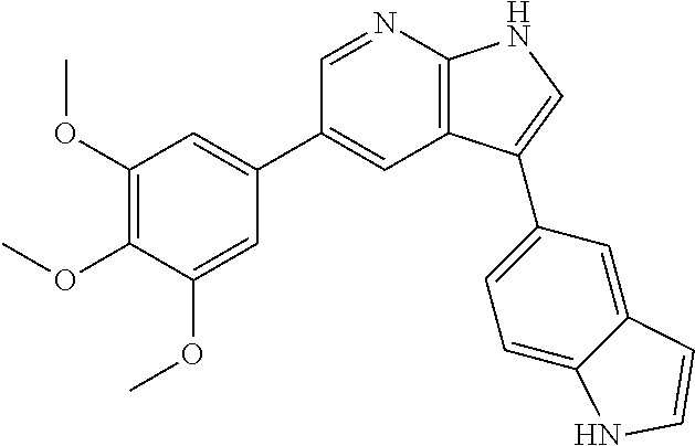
C1(C2=CC(OC)=C(OC)C(OC)=C2)=CC2=C(N=C1)NC=C2C1=CC=C2C(=C1)C=CN2
